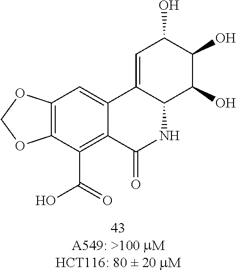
C1=C2C(C(O)C(O)C1O)NC(=O)C1=C(C(O)=O)C3=C(C=C21)OCO3
